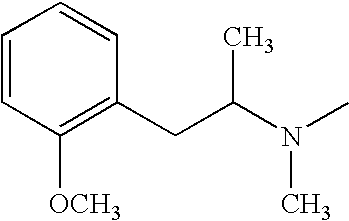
C1([OCH3])=C(CC(N(C)C)C)C=CC=C1
